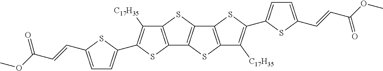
C12=C(SC3=C1SC1=C3SC(C3=CC=C(C=CC(OC)=O)S3)=C1[C17H35])C([C17H35])=C(C1=CC=C(C=CC(OC)=O)S1)S2
